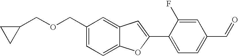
C1(COCC2CC2)=CC=C2C(=C1)C=C(C1=CC=C(C=O)C=C1F)O2
